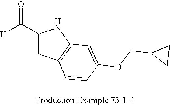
[H]C(C1=CC2=C(N1)C=C(OCC1CC1)C=C2)=O
